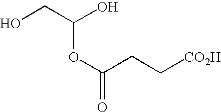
OCC(O)OC(CC[CO2H])=O
